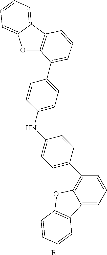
[E].C1=C(C2=C3C(=CC=C2)C2=C(O3)C=CC=C2)C=CC(NC2=CC=C(C3=CC=CC4=C3OC3=CC=CC=C43)C=C2)=C1
